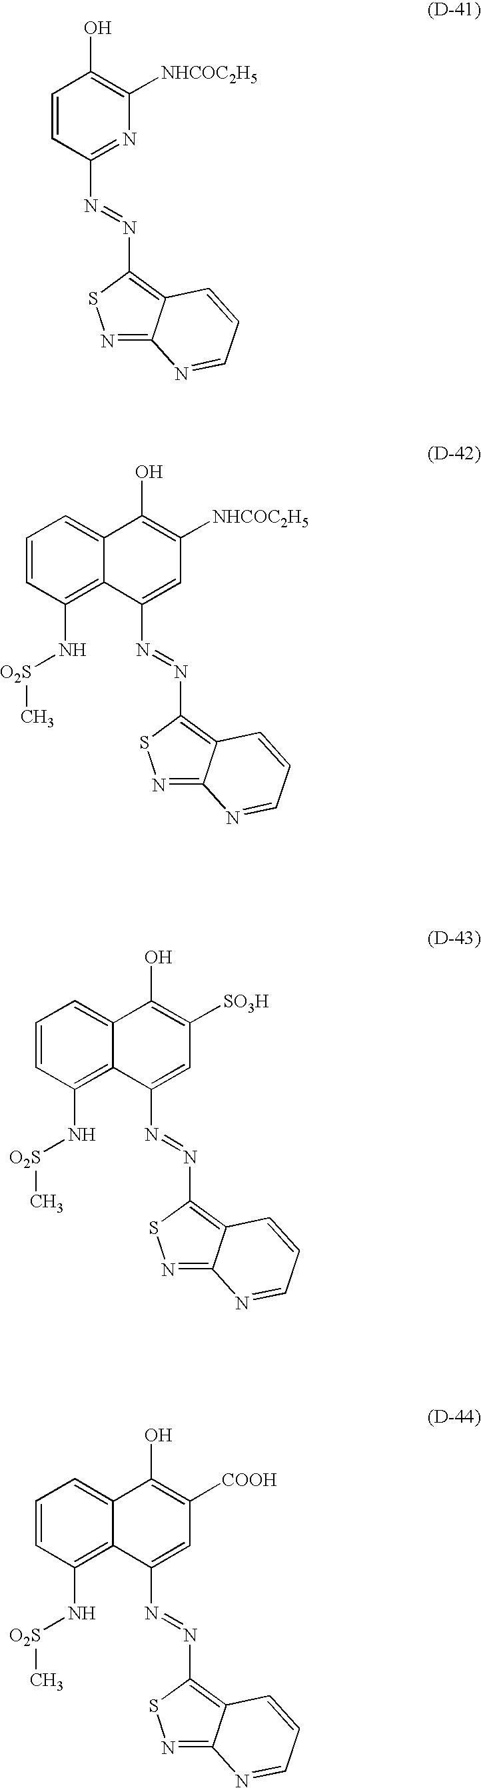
C1=CC(O)=C([NHCOC2H5])N=C1N=NC1=C2C(=NS1)N=CC=C2.C1=CC(N[O2S]C)=C2C(=C1)C(O)=C([NHCOC2H5])C=C2N=NC1=C2C(=NS1)N=CC=C2.C1=CC(N[O2S]C)=C2C(=C1)C(O)=C([SO3H])C=C2N=NC1=C2C(=NS1)N=CC=C2.C1=CC(N[O2S]C)=C2C(=C1)C(O)=C([COOH])C=C2N=NC1=C2C(=NS1)N=CC=C2
